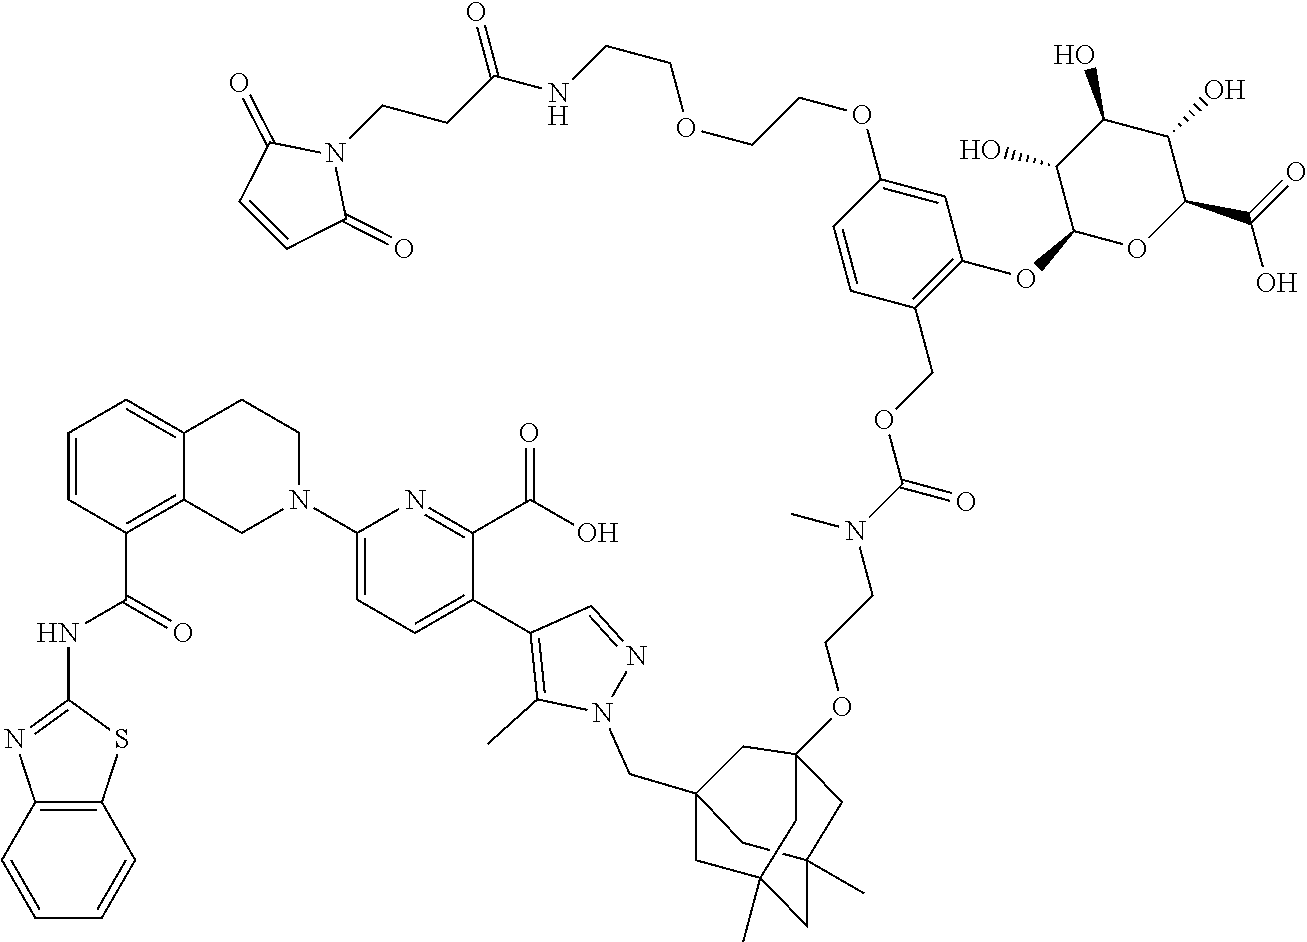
C12=C(C=CC=C1)SC(NC(C1=C3C(=CC=C1)CCN(C1=CC=C(C4=C(C)N(CC56CC7(C)CC(C)(C5)CC(OCCN(C(OCC5=C(OC8OC(C(O)=O)C(O)C(O)C8O)C=C(OCCOCCNC(CCN8C(=O)C=CC8=O)=O)C=C5)=O)C)(C6)C7)N=C4)C(C(O)=O)=N1)C3)=O)=N2
